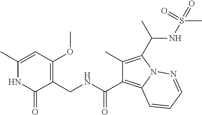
C1(C)=CC(OC)=C(CNC(C2=C3N(C(C(C)NS(C)(=O)=O)=C2C)N=CC=C3)=O)C(=O)N1
